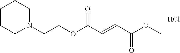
N1(CCOC(C=CC(OC)=O)=O)CCCCC1.Cl
